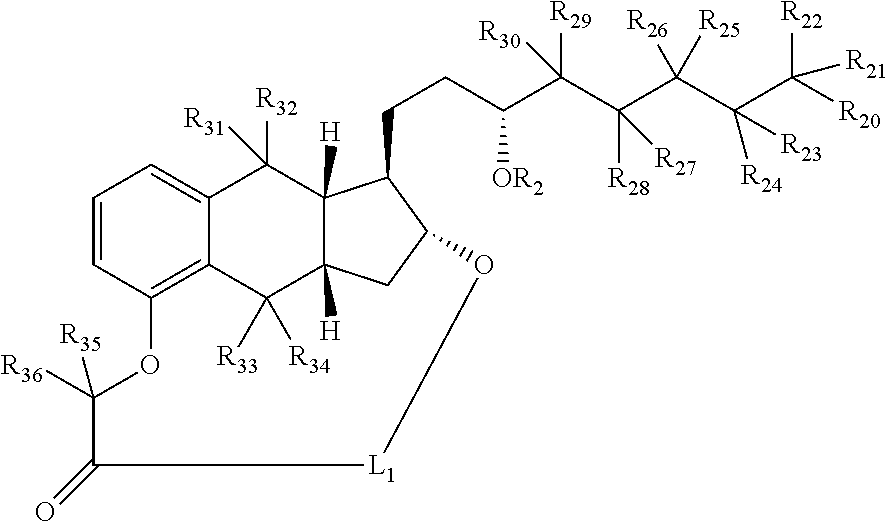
C1=CC2=C3C(=C1)C([R32])([R31])C1([H])C([H])(C3([R34])[R33])CC(C1CCC(C(C(C(C(C([R22])([R21])[R20])([R24])[R23])([R26])[R25])([R28])[R27])([R29])[R30])[OR2])O[L1]C(=O)C([R36])([R35])O2
